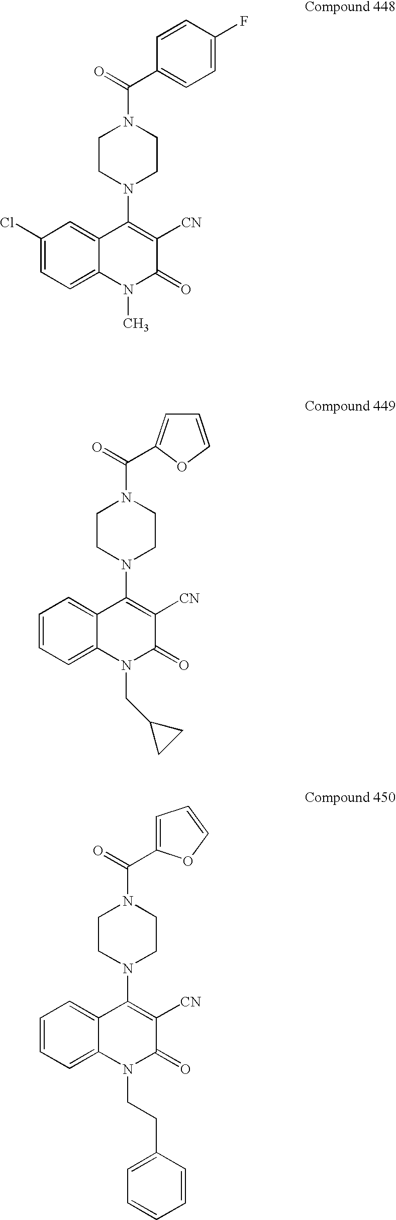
C1=CC(F)=CC=C1C(N1CCN(C2=C([CN])C(=O)N(C)C3=CC=C(Cl)C=C23)CC1)=O.C(N1CCN(C2=C([CN])C(=O)N(CC3CC3)C3=CC=CC=C23)CC1)(=O)C1=CC=CO1.C(N1CCN(C2=C([CN])C(=O)N(CCC3=CC=CC=C3)C3=CC=CC=C23)CC1)(=O)C1=CC=CO1
